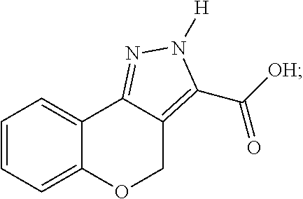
C1=CC=C2C(=C1)C1=NN([H])C(C([OH])=O)=C1CO2
